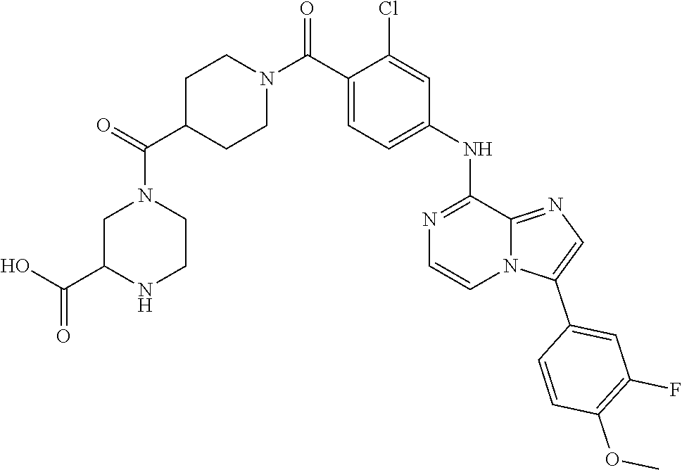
C1C(C(N2CC(C(O)=O)NCC2)=O)CCN(C(C2=CC=C(NC3=NC=CN4C3=NC=C4C3=CC(F)=C(OC)C=C3)C=C2Cl)=O)C1
